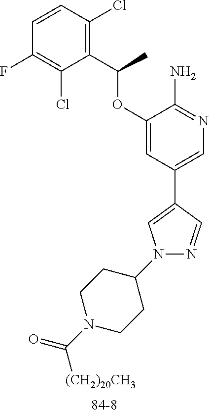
C1=CC(F)=C(Cl)C(C(OC2=CC(C3=CN(C4CCN(C([(CH2)20CH3])=O)CC4)N=C3)=CN=C2N)C)=C1Cl
